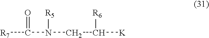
[R7]C(N(CC([K])[R6])[R5])=O
